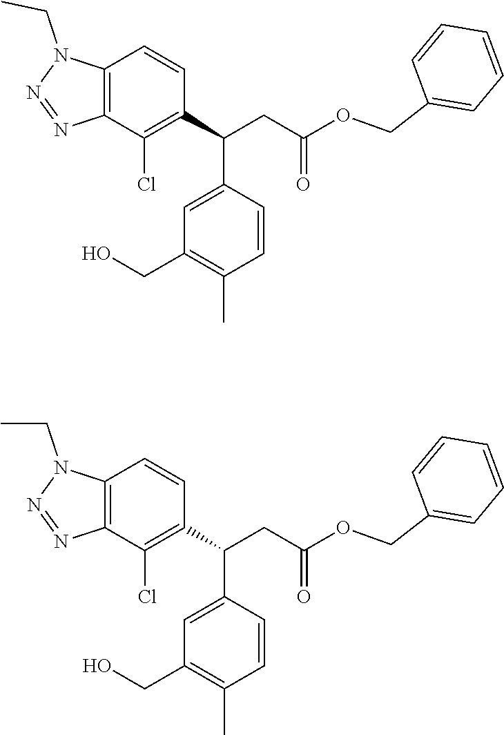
C12=C(C=CC(C(CC(OCC3=CC=CC=C3)=O)C3=CC(CO)=C(C)C=C3)=C1Cl)N(CC)N=N2.C12=C(C=CC(C(CC(OCC3=CC=CC=C3)=O)C3=CC(CO)=C(C)C=C3)=C1Cl)N(CC)N=N2
